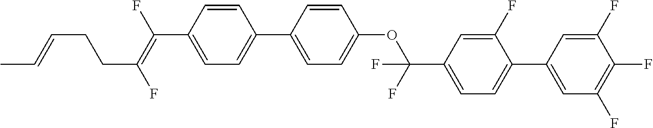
C1=CC(C(=C(F)CCC=CC)F)=CC=C1C1=CC=C(OC(C2=CC=C(C3=CC(F)=C(F)C(F)=C3)C(F)=C2)(F)F)C=C1
